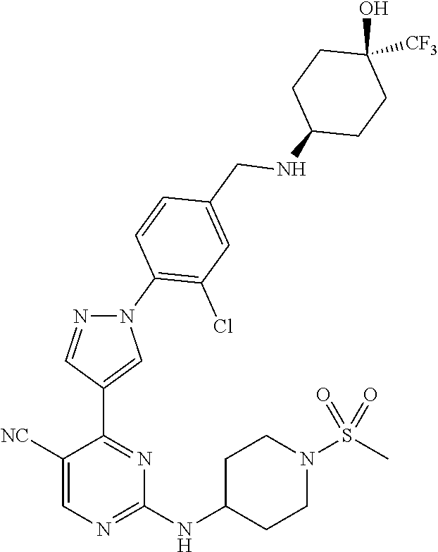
C1(NC2CCN(S(C)(=O)=O)CC2)=NC=C([NC])C(C2=CN(C3=C(Cl)C=C(CNC4CCC(O)([CF3])CC4)C=C3)N=C2)=N1
